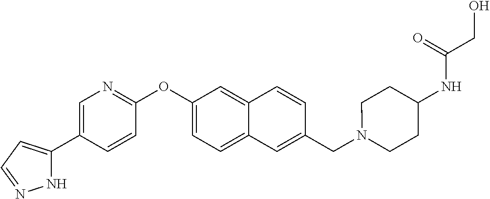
N1C(C2=CN=C(OC3=CC=C4C(=C3)C=CC(CN3CCC(NC(CO)=O)CC3)=C4)C=C2)=CC=N1
